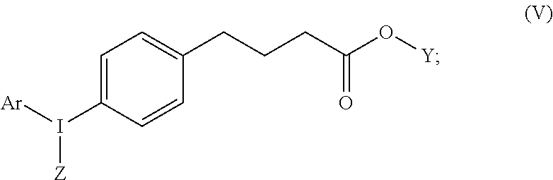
C1=C(I([Ar])[Z])C=CC(CCCC(O[Y])=O)=C1
